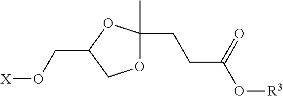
[X]OCC1COC(C)(CCC(O[R3])=O)O1
